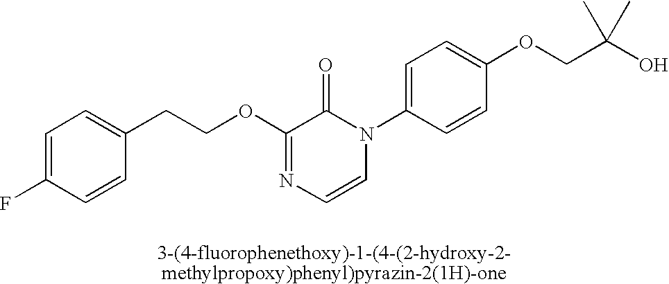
C1(CCOC2=NC=CN(C3=CC=C(OCC(O)(C)C)C=C3)C2=O)=CC=C(F)C=C1
